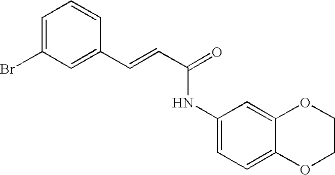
C(=CC(=O)NC1=CC=C2C(=C1)OCCO2)C1=CC(Br)=CC=C1
